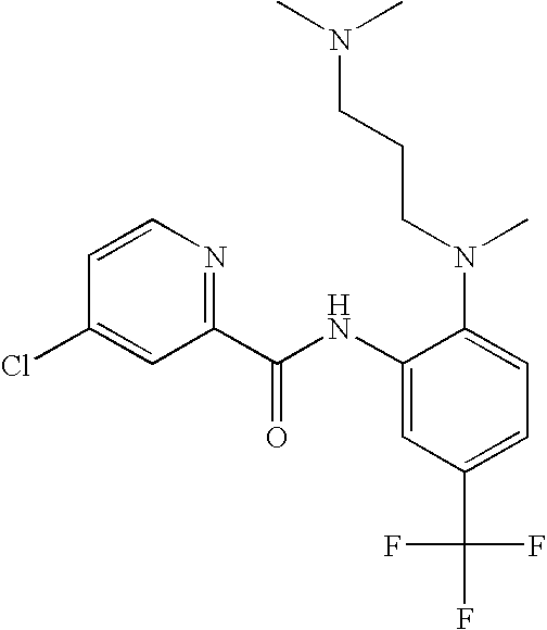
C1=CN=C(C(NC2=CC(C(F)(F)F)=CC=C2N(CCCN(C)C)C)=O)C=C1Cl
